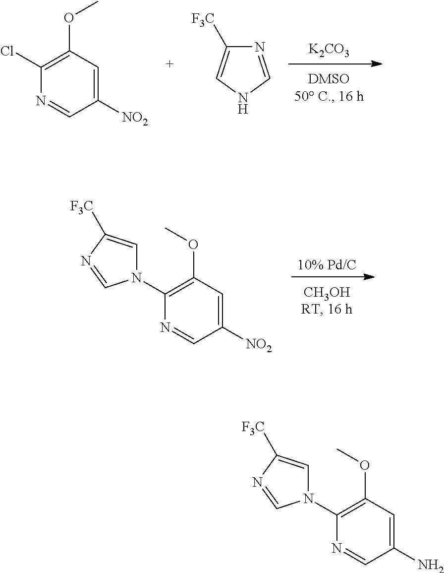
[K2CO3].C1(Cl)=C(OC)C=C([NO2])C=N1.N1=CNC=C1[F3C].[10% Pd/C].C1(N2C=C([F3C])N=C2)=C(OC)C=C([NO2])C=N1.C1(N2C=C([F3C])N=C2)=C(OC)C=C(N)C=N1
